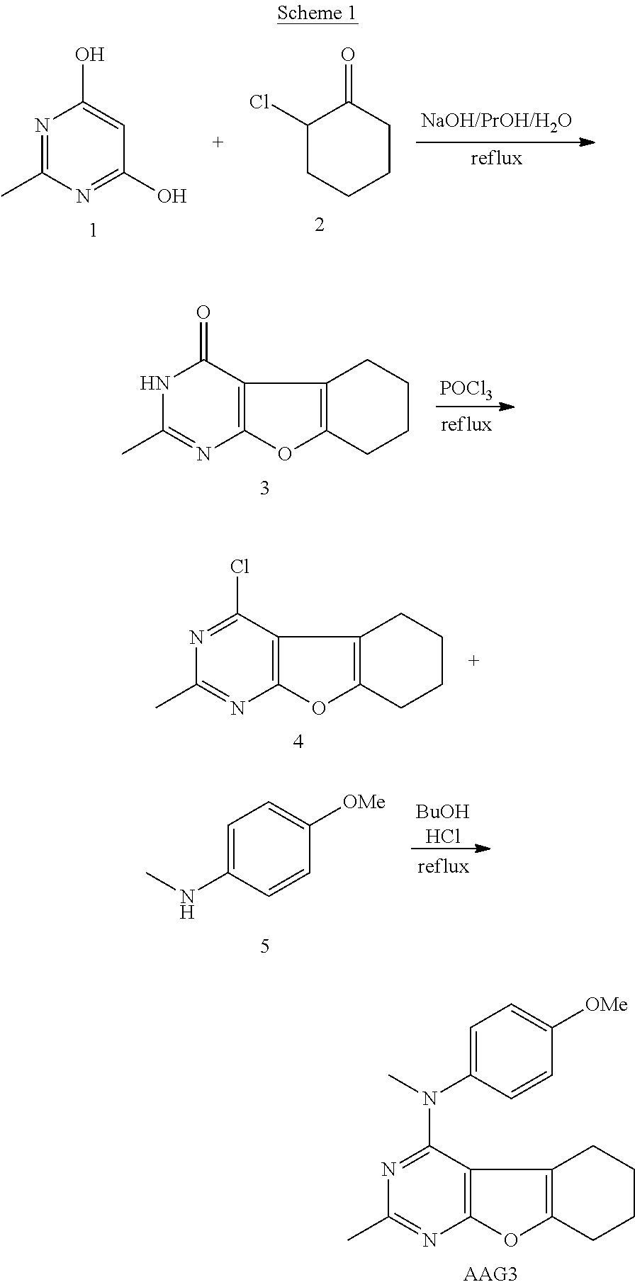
N1=C(C)N=C(O)C=C1O.C1(Cl)CCCCC1=O.[POCl3].N1C(C)=NC2=C(C1=O)C1=C(O2)CCCC1.N1=C(Cl)C2=C(N=C1C)OC1=C2CCCC1.[BuOHHCl].C1=C(NC)C=CC([OMe])=C1.N1=C(N(C)C2=CC=C([OMe])C=C2)C2=C(N=C1C)OC1=C2CCCC1
